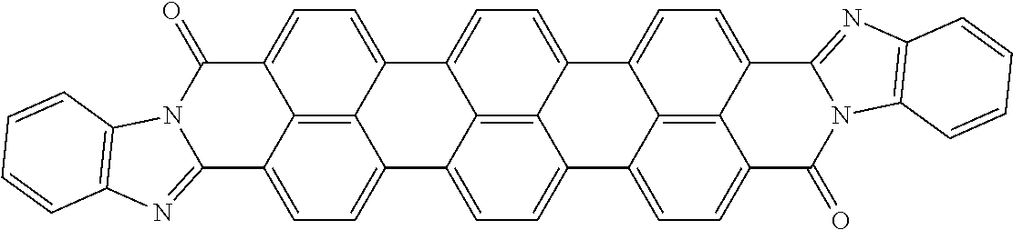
C12=C3C4=CC=C1C1=CC=C5C6=C1C(=CC=C6C1=NC6=C(N1C5=O)C=CC=C6)C2=CC=C3C1=CC=C2C3=C1C4=CC=C3C1=NC3=C(N1C2=O)C=CC=C3
